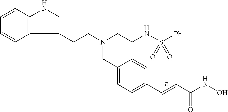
C12=C(C=CC=C1)NC=C2CCN(CC1=CC=C(C=CC(NO)=O)C=C1)CCNS([Ph])(=O)=O
